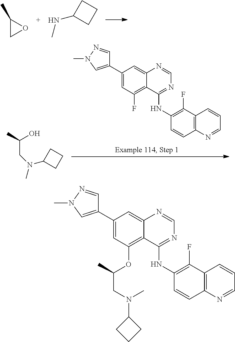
C1(C)CO1.N(C1CCC1)C.C1(C2=CN(C)N=C2)=CC(F)=C2C(=C1)N=CN=C2NC1=C(F)C2=C(C=C1)N=CC=C2.N(C1CCC1)(C)CC(C)O.C1(C2=CN(C)N=C2)=CC(OC(CN(C2CCC2)C)C)=C2C(=C1)N=CN=C2NC1=C(F)C2=C(C=C1)N=CC=C2
